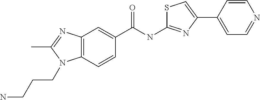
C12=C(C=CC(C(NC3=NC(C4=CC=NC=C4)=CS3)=O)=C1)N(CCCN)C(C)=N2
